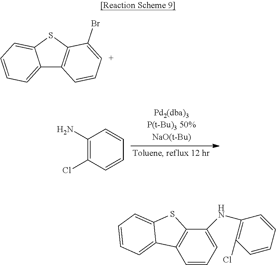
C1(N)=C(Cl)C=CC=C1.C12=C(C=C[C+]=C1Br)C1=CC=CC=C1S2.C1=CC=C(NC2=C(Cl)C=CC=C2)C2=C1C1=CC=CC=C1S2
